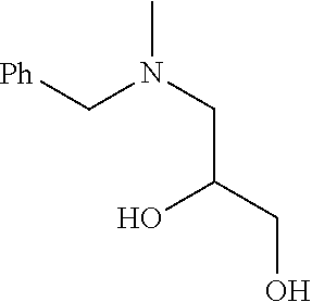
CN(CC(CO)O)C[Ph]
